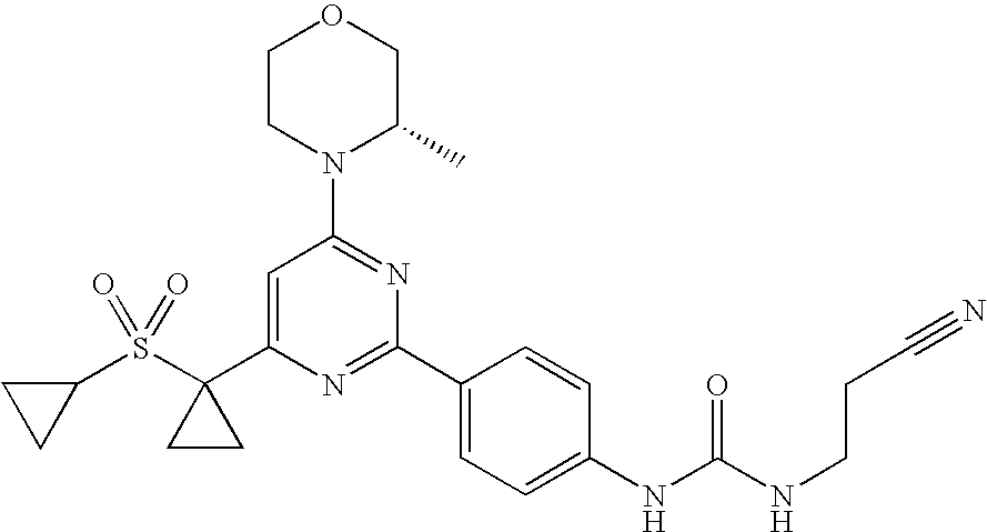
C1=C(C2(S(C3CC3)(=O)=O)CC2)N=C(C2=CC=C(NC(NCCC#N)=O)C=C2)N=C1N1C(C)COCC1
